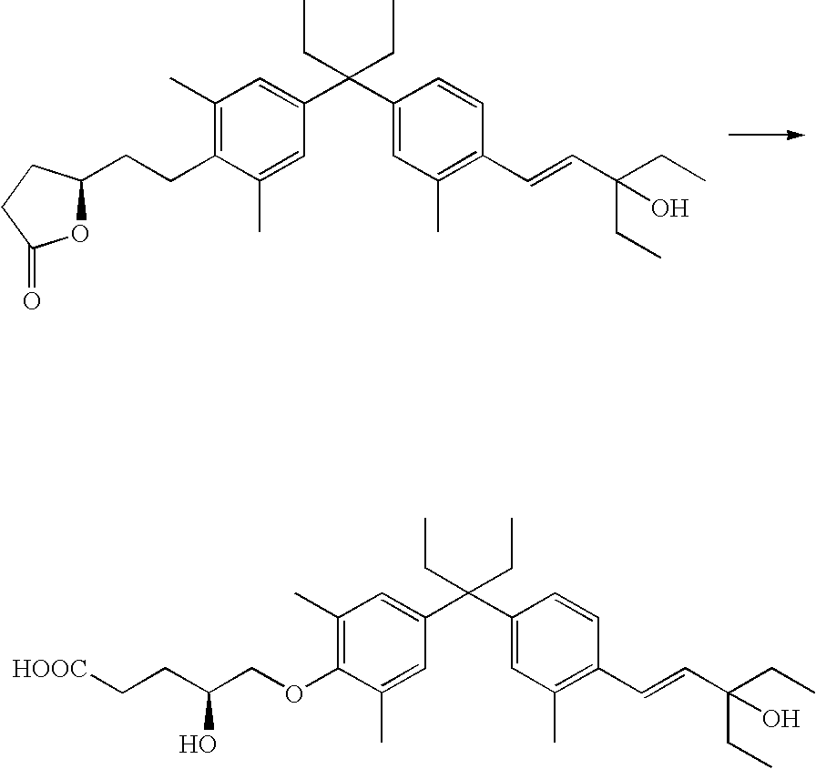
C1(CCC2OC(=O)CC2)=C(C)C=C(C(C2=CC(C)=C(C=CC(CC)(CC)O)C=C2)(CC)CC)C=C1C.C1(OCC(CC[HOOC])O)=C(C)C=C(C(C2=CC(C)=C(C=CC(CC)(CC)O)C=C2)(CC)CC)C=C1C
